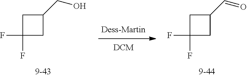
C1(F)(F)CC(CO)C1.C1(F)(F)CC(C=O)C1
